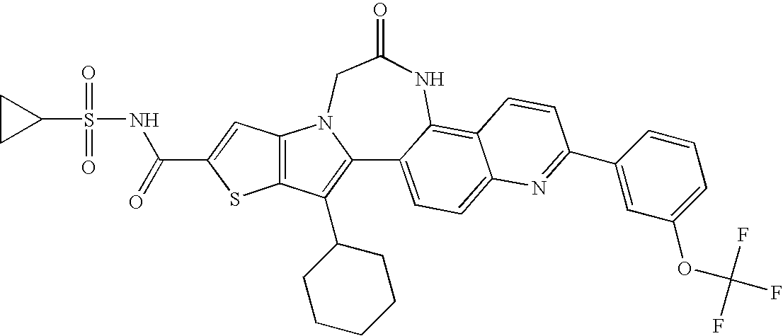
C12=C(C=C(C(NS(C3CC3)(=O)=O)=O)S1)N1C(=C2C2CCCCC2)C2=CC=C3C(=C2NC(=O)C1)C=CC(C1=CC(OC(F)(F)F)=CC=C1)=N3
